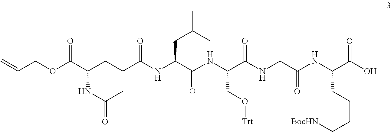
C=CCOC(C(CCC(NC(C(NC(C(NCC(NC(C(O)=O)CCCC[BocHN])=O)=O)CO[Trt])=O)CC(C)C)=O)NC(=O)C)=O
